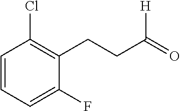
C1=CC=C(F)C(CCC(=O)[H])=C1Cl
